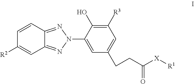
[R2]C1=CC2=NN(C3=CC(CCC([X][R1])=O)=CC([R3])=C3O)N=C2C=C1
